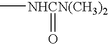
C[NHCN(CH3)2]=O
